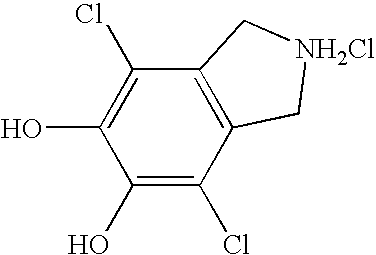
C1(O)=C(Cl)C2=C(C(Cl)=C1O)C[NH2Cl]C2
